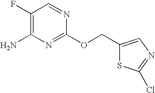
C1(F)=C(N)N=C(OCC2=CN=C(Cl)S2)N=C1
